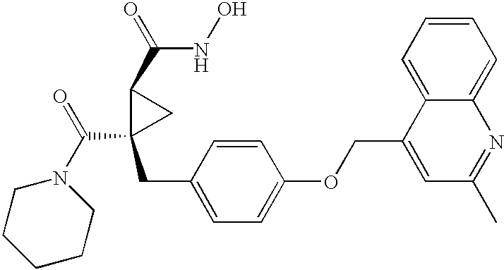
N1(C(=O)C2(CC3=CC=C(OCC4=CC(C)=NC5=CC=CC=C45)C=C3)CC2C(=O)NO)CCCCC1
